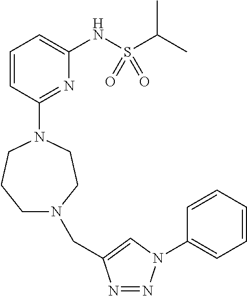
C1N(CC2=CN(C3=CC=CC=C3)N=N2)CCN(C2=NC(NS(C(C)C)(=O)=O)=CC=C2)CC1
